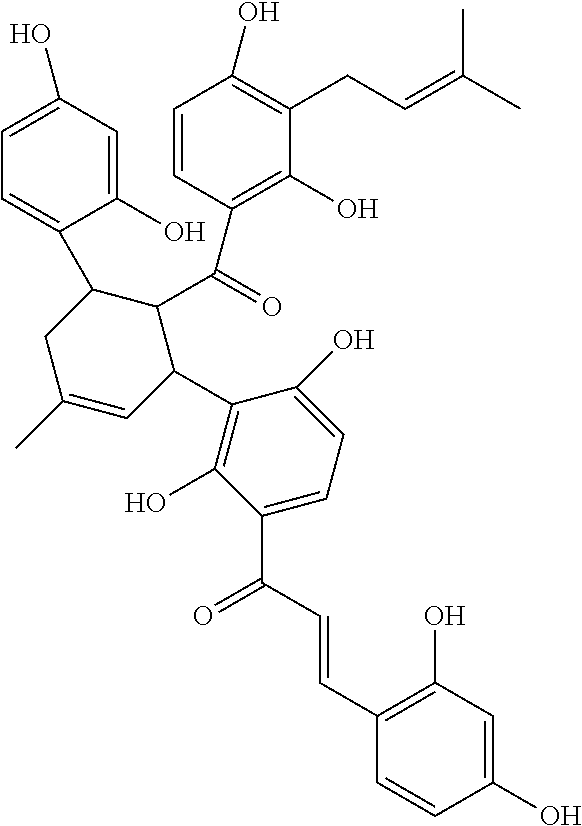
C1(O)=CC(O)=CC=C1C1CC(C)=CC(C2=C(O)C(C(C=CC3=C(O)C=C(O)C=C3)=O)=CC=C2O)C1C(=O)C1=C(O)C(CC=C(C)C)=C(O)C=C1
